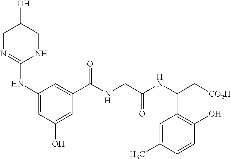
C1N=C(NC2=CC(O)=CC(C(NCC(NC(C[CO2H])C3=C(O)C=CC(C)=C3)=O)=O)=C2)NCC1O
